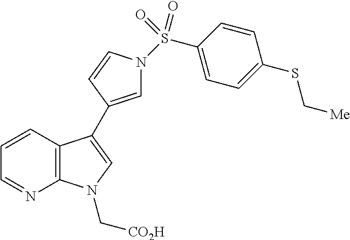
C12=C(C=CC=N1)C(C1=CN(S(C3=CC=C(SC[Me])C=C3)(=O)=O)C=C1)=CN2C[CO2H]
